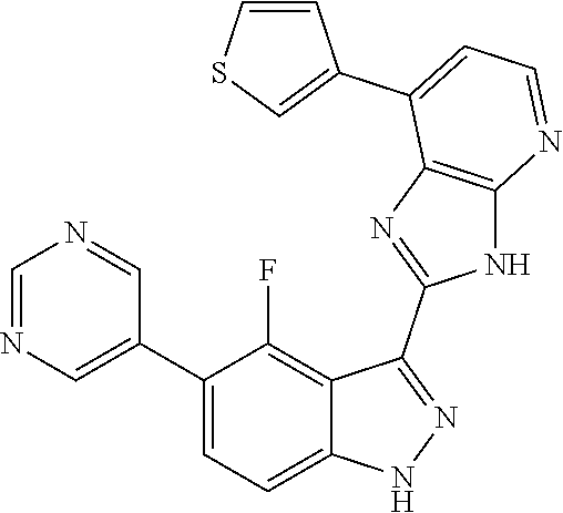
C1=NC=C(C2=CC=C3C(=C2F)C(C2=NC4=C(N2)N=CC=C4C2=CSC=C2)=NN3)C=N1
